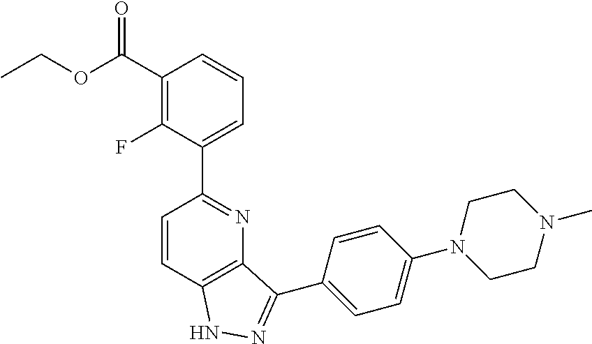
C1(C(OCC)=O)=C(F)C(C2=NC3=C(C=C2)NN=C3C2=CC=C(N3CCN(C)CC3)C=C2)=CC=C1
